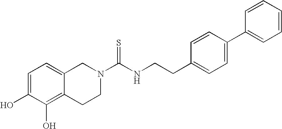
C1=C(O)C(O)=C2C(=C1)CN(C(NCCC1=CC=C(C3=CC=CC=C3)C=C1)=S)CC2
